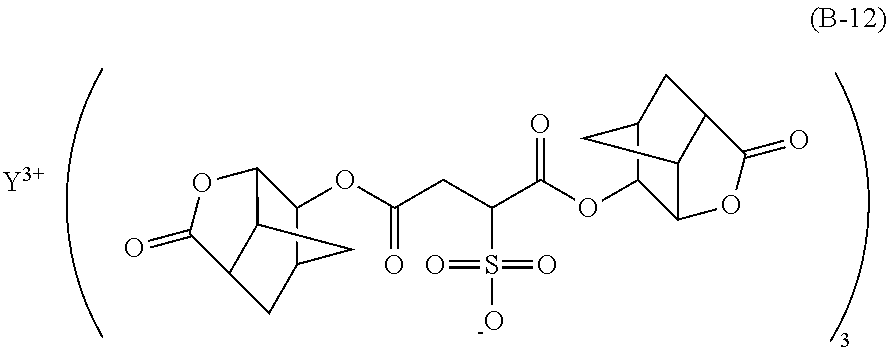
C12C3C(CC(C3)C1OC(C(CC(OC1C3C4C(CC1C4)C(=O)O3)=O)S([-O])(=O)=O)=O)C(=O)O2.[Y]
